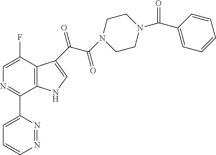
C12=C(C(C(C(N3CCN(C(C4=CC=CC=C4)=O)CC3)=O)=O)=CN1)C(F)=CN=C2C1=CC=CN=N1
